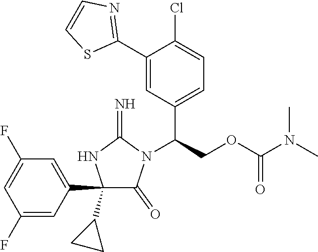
C1(C2=CC(F)=CC(F)=C2)(C2CC2)C(=O)N(C(COC(N(C)C)=O)C2=CC=C(Cl)C(C3=NC=CS3)=C2)C(=N)N1
